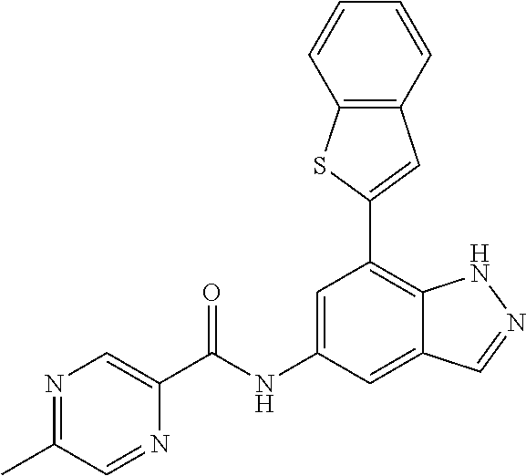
C12=C(C=CC=C1)C=C(C1=C3C(=CC(NC(=O)C4=CN=C(C)C=N4)=C1)C=NN3)S2
